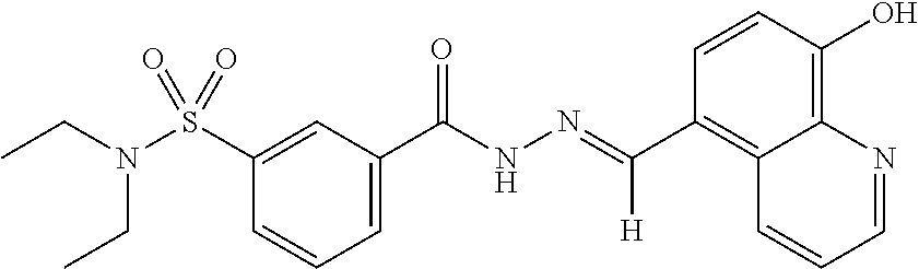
C12=C(O)C=CC(C(=NNC(C3=CC=CC(S(N(CC)CC)(=O)=O)=C3)=O)[H])=C1C=CC=N2
